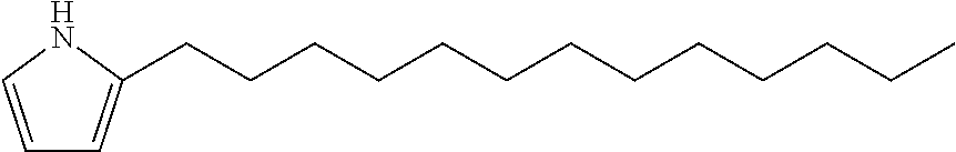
C1=CNC(CCCCCCCCCCCCC)=C1
